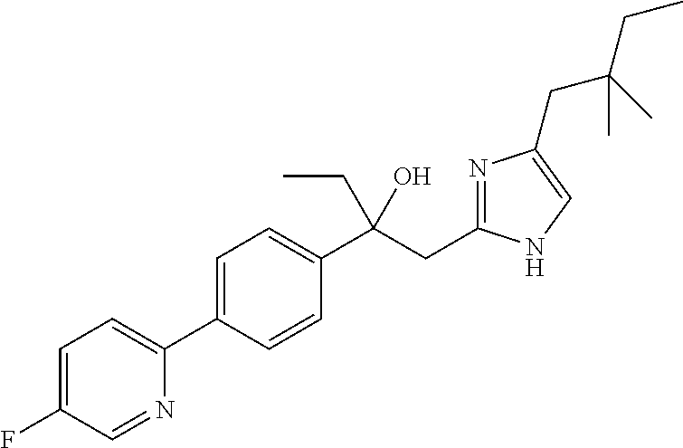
C1=C(C2=CC=C(F)C=N2)C=CC(C(CC2=NC(CC(CC)(C)C)=CN2)(O)CC)=C1
